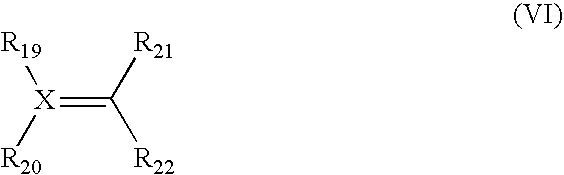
[X](=C([R21])[R22])([R20])[R19]
